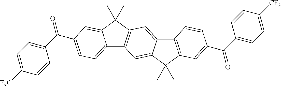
O=C(C1=CC=C([F3C])C=C1)C1=CC=C2C3=C(C(C)(C)C2=C1)C=C1C(=C3)C(C)(C)C2=C1C=CC(C(C1=CC=C([CF3])C=C1)=O)=C2
